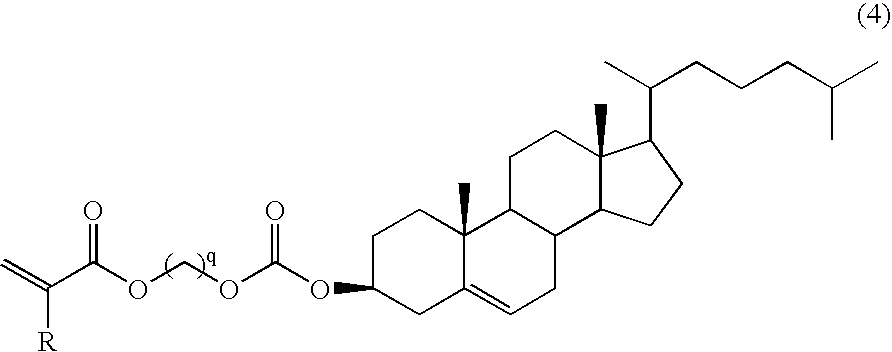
C(OCOC(OC1CC2=CCC3C(C2(C)CC1)CCC1(C)C3CCC1C(C)CCCC(C)C)=O)(=O)C(=C)[R]
